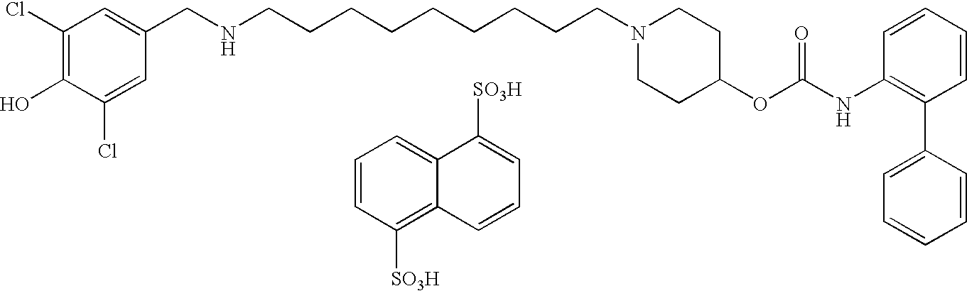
N(CC1=CC(Cl)=C(O)C(Cl)=C1)CCCCCCCCCN1CCC(OC(NC2=C(C3=CC=CC=C3)C=CC=C2)=O)CC1.C1=CC([SO3H])=C2C(=C1)C([SO3H])=CC=C2
